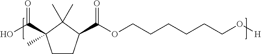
C1CC(C(OCCCCCCO[H])=O)C(C)(C)C1(C(O)=O)C
